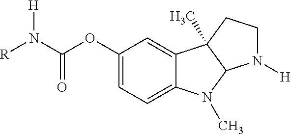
C1(OC(N([R])[H])=O)=CC=C2C(=C1)C1(C)C(N2C)N([H])CC1
